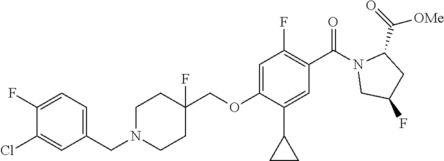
C1(CN2CCC(COC3=CC(F)=C(C(=O)N4CC(F)CC4C(=O)[OMe])C=C3C3CC3)(F)CC2)=CC=C(F)C(Cl)=C1
